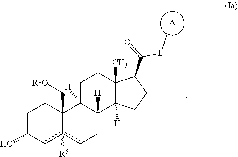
[A].C12(C[R1O])c([R5])(cCC3([H])C1([H])CCC1(C)C3([H])CCC1C(=O)[L]C)cC(O)CC2
